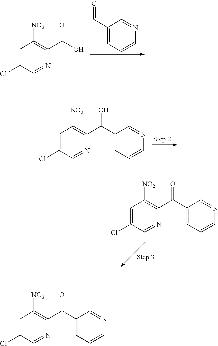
C1(C=O)=CC=CN=C1.C1=C(Cl)C=NC(C(O)=O)=C1[NO2].C1=C(Cl)C=NC(C(C2=CC=CN=C2)O)=C1[NO2].C1=C(Cl)C=NC(C(C2=CC=CN=C2)=O)=C1[NO2].C1=C(Cl)C=NC(C(C2=CC=CN=C2)=O)=C1[NO2]
